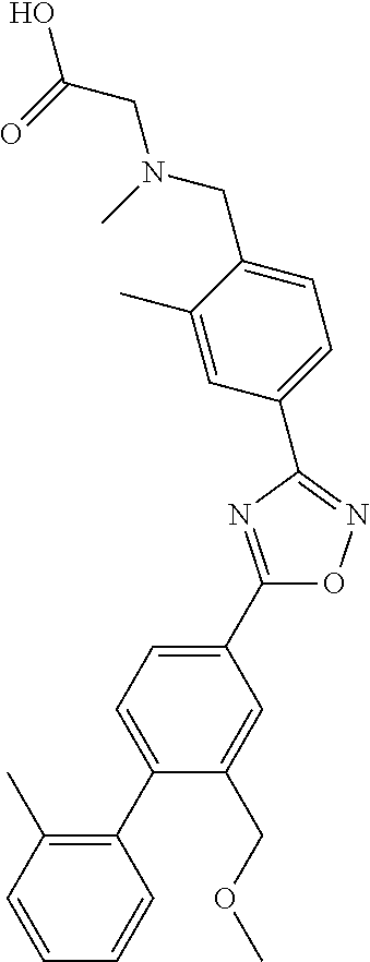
C1(C2=CC=C(C3=C(C)C=CC=C3)C(COC)=C2)=NC(C2=CC=C(CN(C)CC(=O)O)C(C)=C2)=NO1
